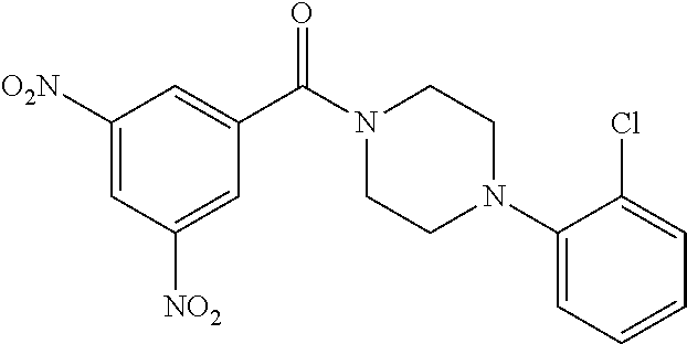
C1(C(N2CCN(C3=CC=CC=C3Cl)CC2)=O)=CC([O2N])=CC([NO2])=C1
